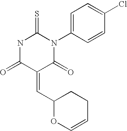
C1(C=C2C(=O)NC(=S)N(C3=CC=C(Cl)C=C3)C2=O)OC=CCC1
